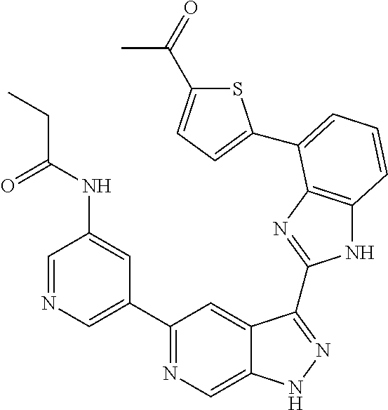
C1=NC=C(C2=NC=C3C(=C2)C(C2=NC4=C(N2)C=CC=C4C2=CC=C(C(=O)C)S2)=NN3)C=C1NC(CC)=O
